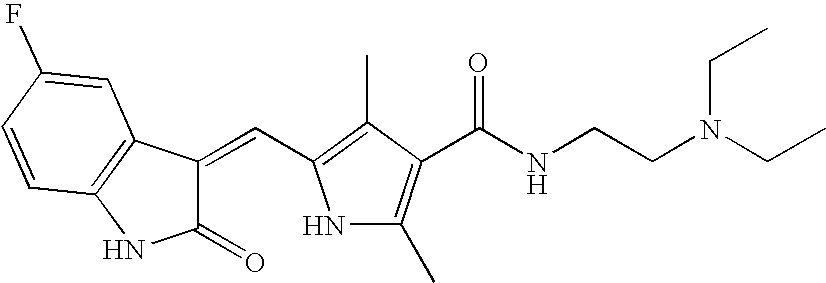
N1C(C)=C(C(NCCN(CC)CC)=O)C(C)=C1C=C1C(=O)NC2=C1C=C(F)C=C2
